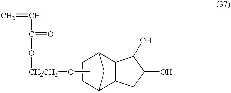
C=CC(O[CH2CH2]OC)=O.C1CC2C3C(C1C2)C(O)C(O)C3
